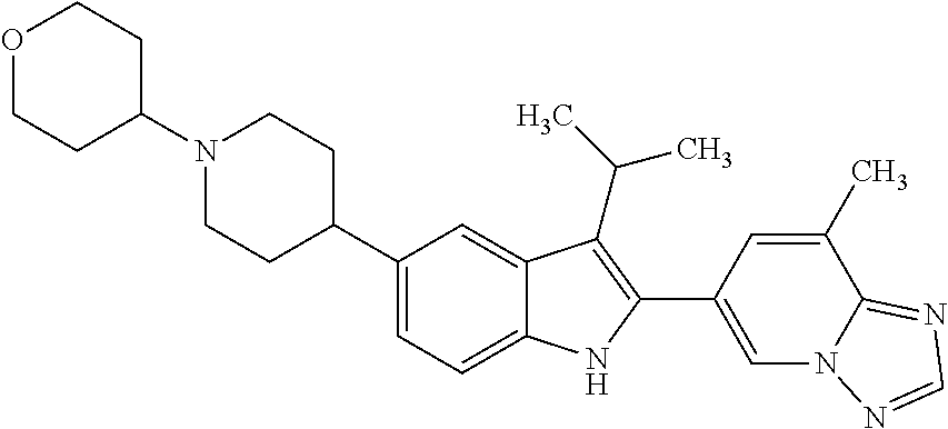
N1(C2CCOCC2)CCC(C2=CC=C3C(=C2)C(C(C)C)=C(C2=CN4C(=NC=N4)C(C)=C2)N3)CC1
